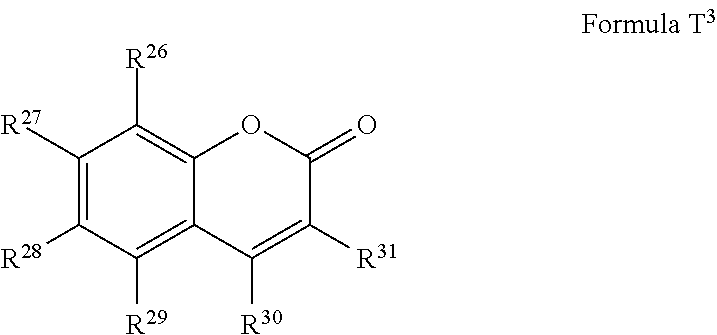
C1([R27])=C([R28])C([R29])=C2C(=C1[R26])OC(=O)C([R31])=C2[R30]
